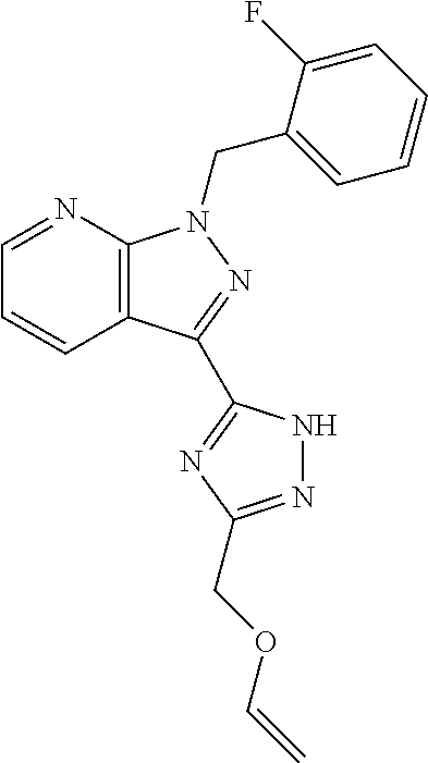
C1=NC2=C(C=C1)C(C1=NC(COC=C)=NN1)=NN2CC1=CC=CC=C1F
